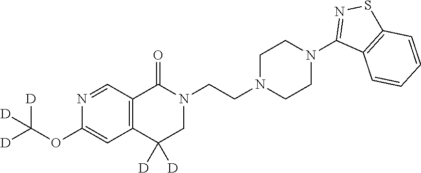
N1(CCN2CCN(C3=NSC4=C3C=CC=C4)CC2)C(=O)C2=C(C([D])([D])C1)C=C(OC([D])([D])[D])N=C2
